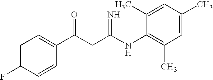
C1=C(F)C=CC(C(CC(NC2=C(C)C=C(C)C=C2C)=N)=O)=C1
